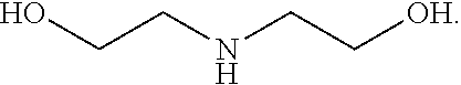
N(CCO)CC[OH]
